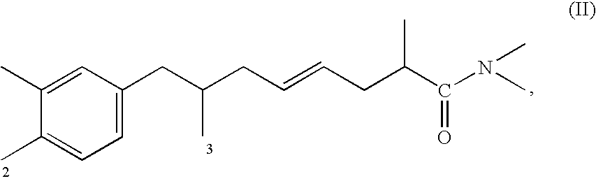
C1=C(CC(CC=CCC(C(N(C)C)=O)C)C)C=C(C)C(C)=C1
